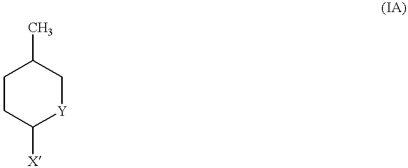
C1CC([X])[Y]CC1C
